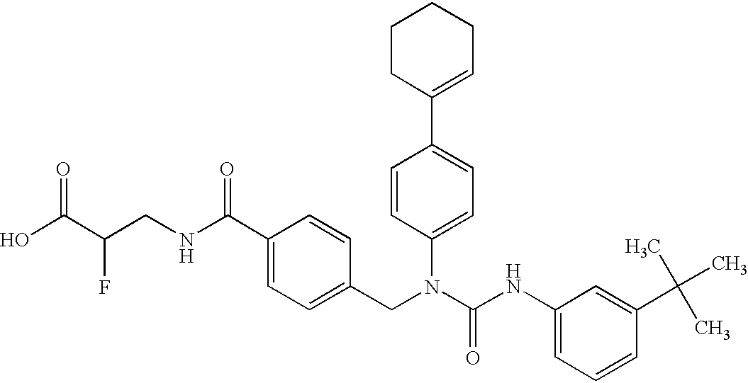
OC(C(CNC(C1=CC=C(CN(C(NC2=CC=CC(C(C)(C)C)=C2)=O)C2=CC=C(C3=CCCCC3)C=C2)C=C1)=O)F)=O
